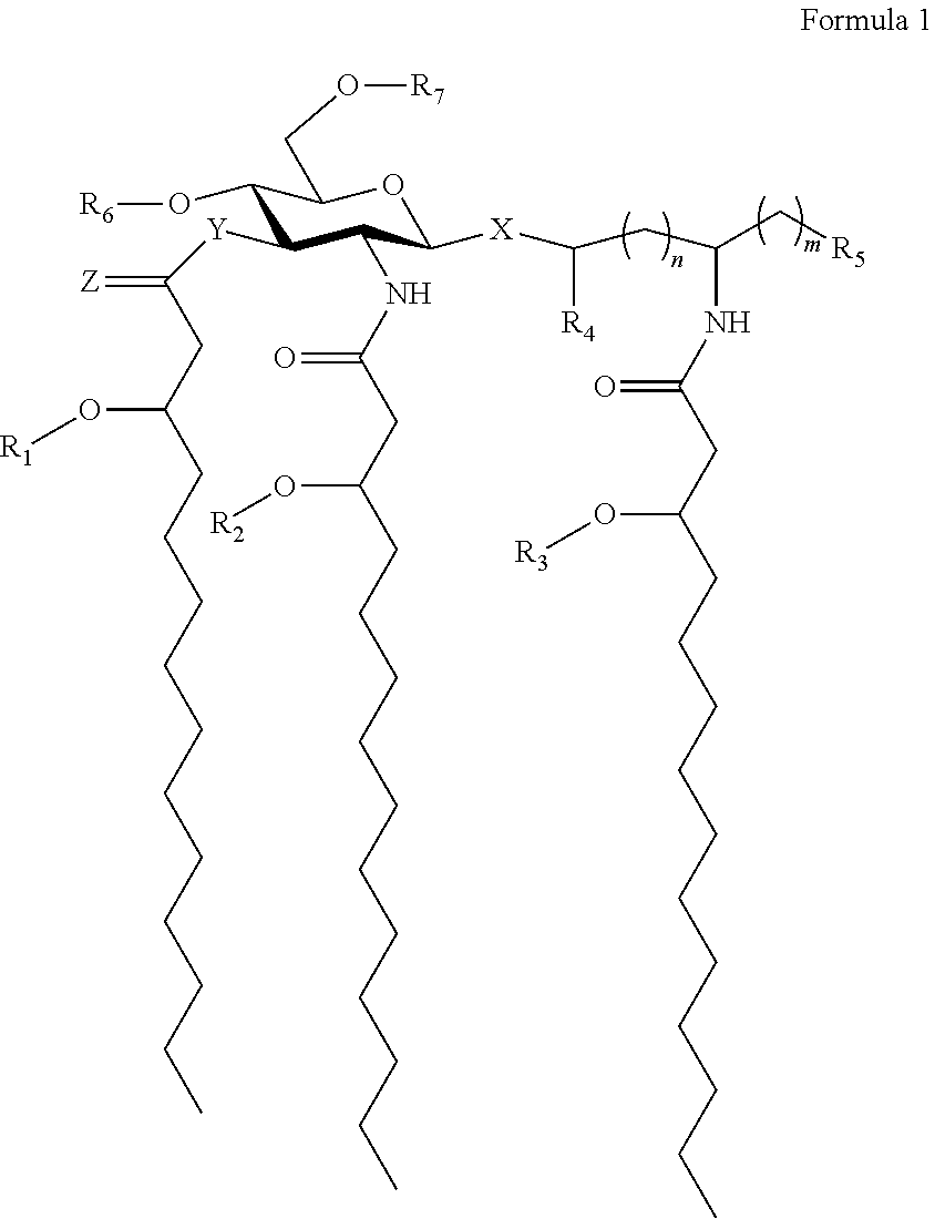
C1(O[R6])C([Y]C(CC(CCCCCCCCCCC)O[R1])=[Z])C(NC(CC(CCCCCCCCCCC)O[R2])=O)C([X]C(CC(C[R5])NC(CC(CCCCCCCCCCC)O[R3])=O)[R4])OC1CO[R7]
